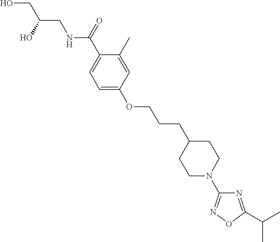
OCC(O)CNC(C1=CC=C(OCCCC2CCN(C3=NOC(C(C)C)=N3)CC2)C=C1C)=O
